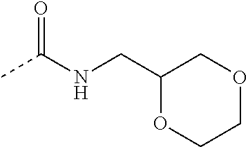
CC(NCC1OCCOC1)=O
